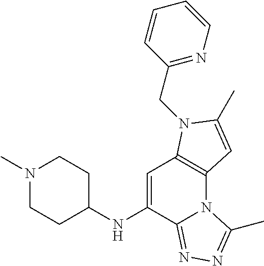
C12=C(N(CC3=NC=CC=C3)C(C)=C1)C=C(NC1CCN(C)CC1)C1=NN=C(C)N21
